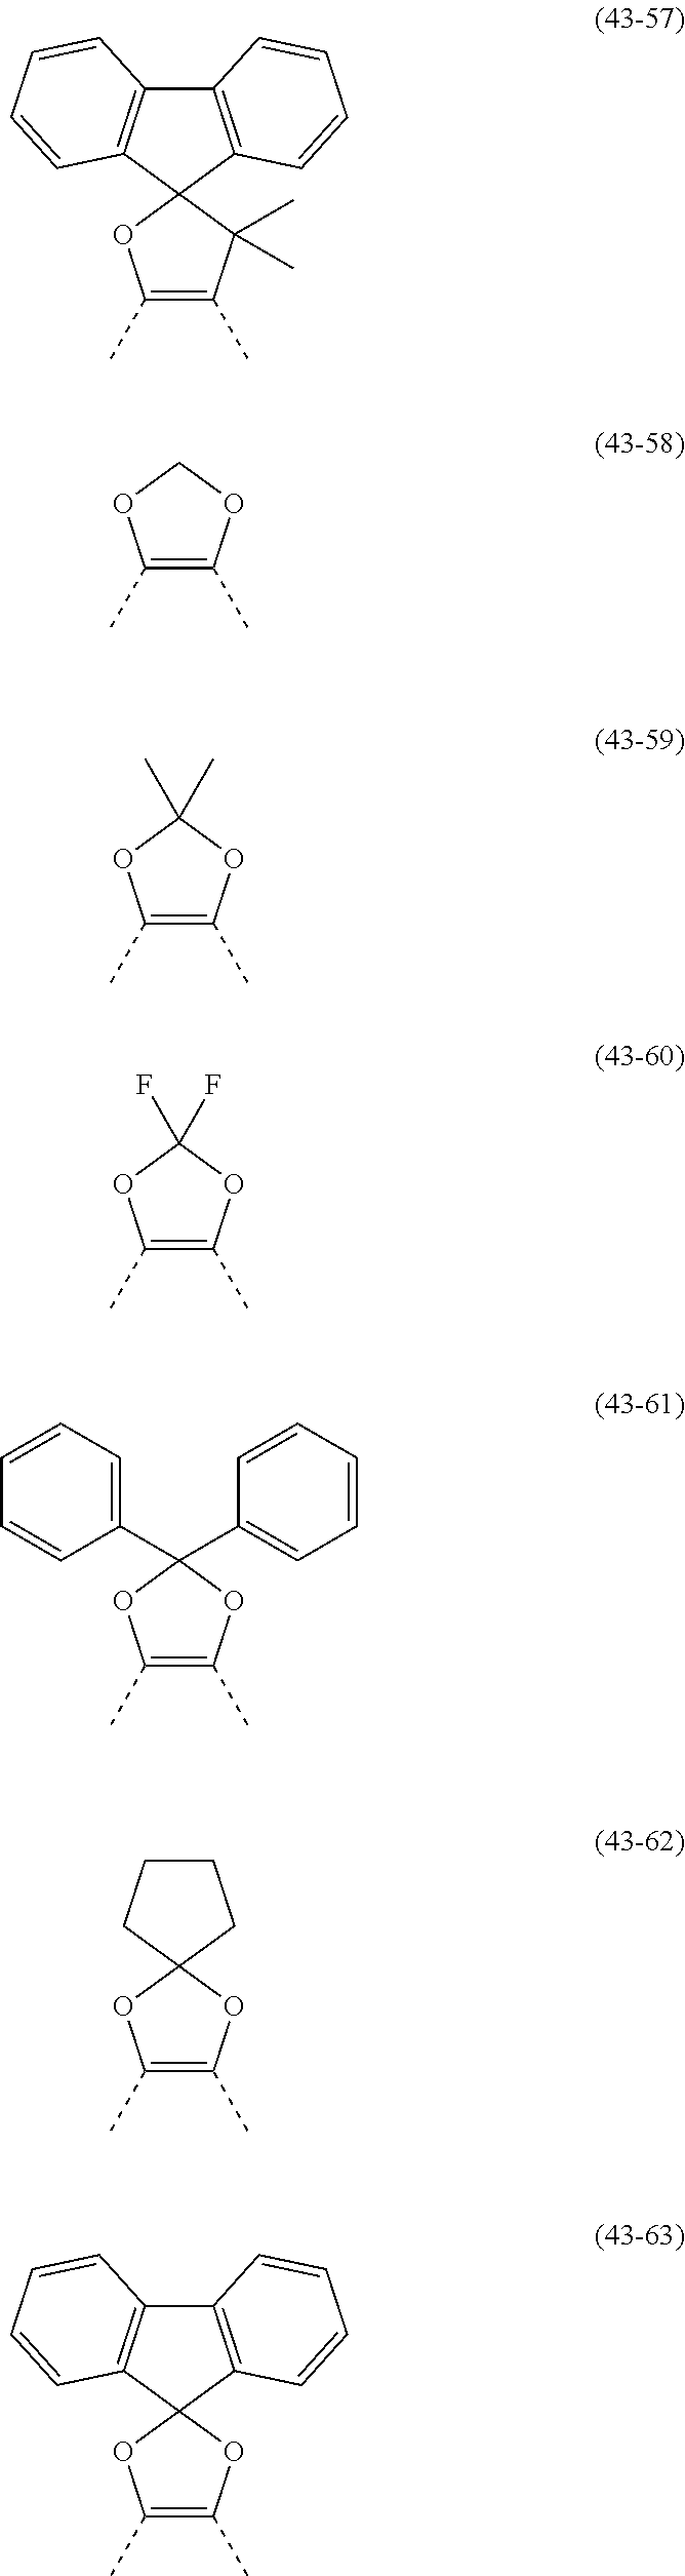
C1(C)=C(C)C(C)(C)C2(O1)C1=C(C3=C2C=CC=C3)C=CC=C1.C1(C)=C(C)OCO1.C1(C)=C(C)OC(C)(C)O1.C1(C)=C(C)OC(F)(F)O1.C1(C)=C(C)OC(C2=CC=CC=C2)(C2=CC=CC=C2)O1.C1(C)=C(C)OC2(O1)CCCC2.C1(C)=C(C)OC2(O1)C1=C(C3=C2C=CC=C3)C=CC=C1
